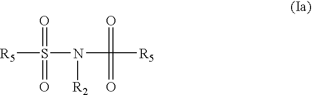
[R5]S(=O)(=O)N(C(=O)(=O)[R5])[R2]
